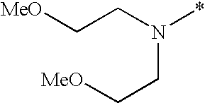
C(CN(CC[MeO])*)[MeO]
